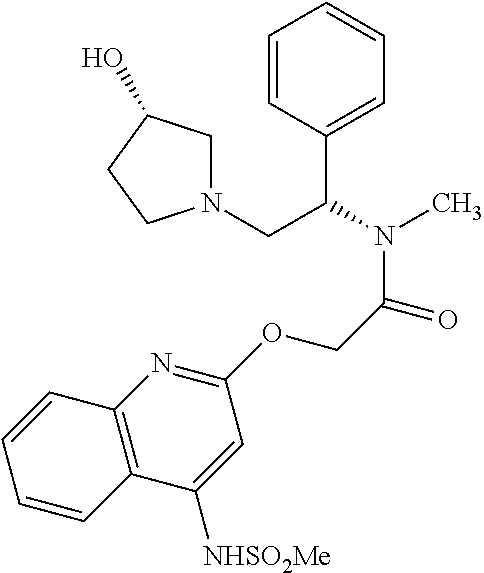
C1=CC(C(CN2CC(O)CC2)N(C)C(COC2=NC3=C(C([NHSO2Me])=C2)C=CC=C3)=O)=CC=C1
